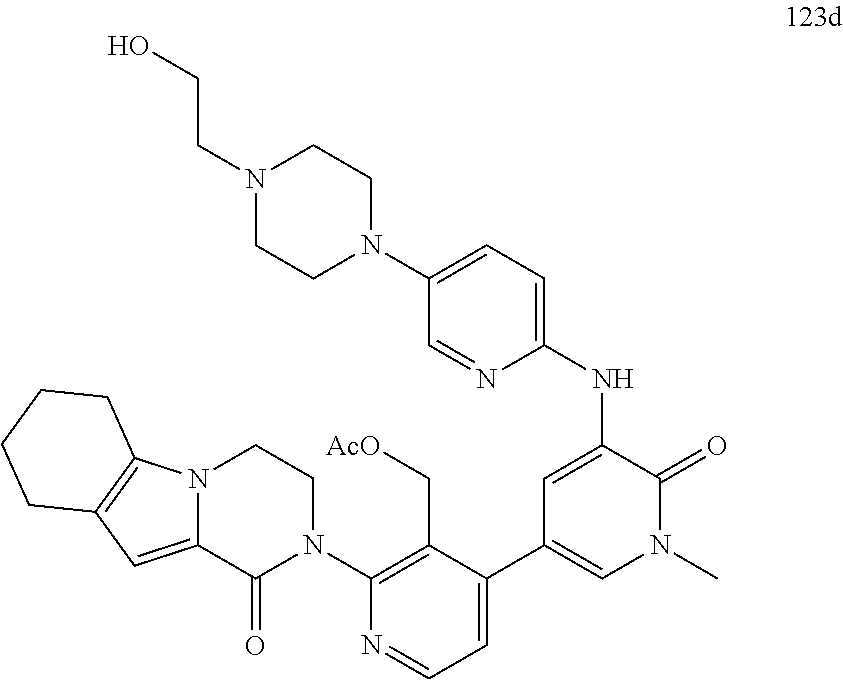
N12C(=CC3=C1CCCC3)C(=O)N(C1=C(C[AcO])C(C3=CN(C)C(=O)C(NC4=CC=C(N5CCN(CCO)CC5)C=N4)=C3)=CC=N1)CC2
